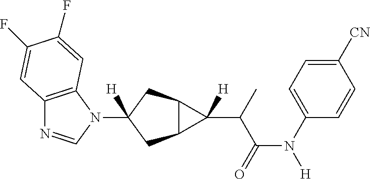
C12=C(N(C3([H])CC4C(C3)C4(C(C(N([H])C3=CC=C([CN])C=C3)=O)C)[H])C=N1)C=C(F)C(F)=C2
